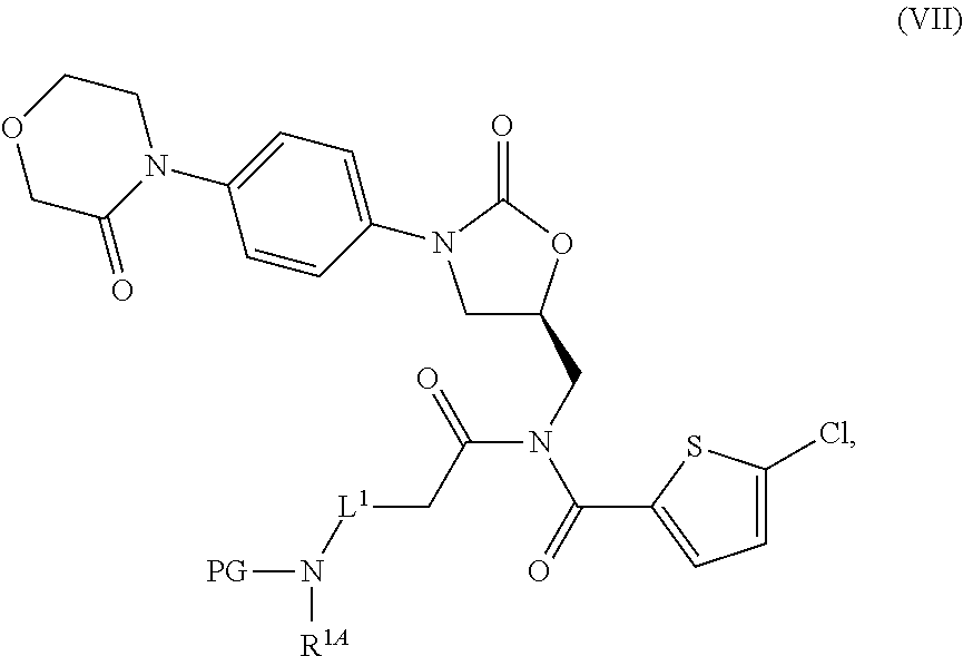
C1C(CN(C(=O)C2=CC=C(Cl)S2)C(=O)C[L1]N([PG])[R1A])OC(=O)N1C1=CC=C(N2CCOCC2=O)C=C1
